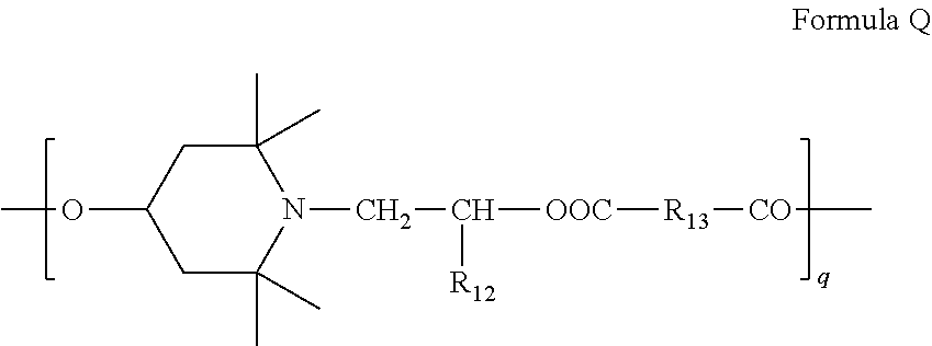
C1(C)(C)CC(OC)CC(C)(C)N1CC([OOC][R13][CO]C)[R12]
